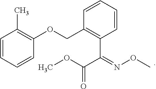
C1=CC=CC(C(C(OC)=O)=NOC)=C1COC1=C(C)C=CC=C1
